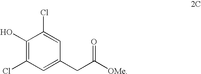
C1(Cl)=C(O)C(Cl)=CC(CC(=O)[OMe])=C1
